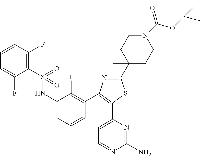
C1=C(F)C(S(=O)(NC2=CC=CC(C3=C(C4=CC=NC(N)=N4)SC(C4(C)CCN(C(OC(C)(C)C)=O)CC4)=N3)=C2F)=O)=C(F)C=C1
